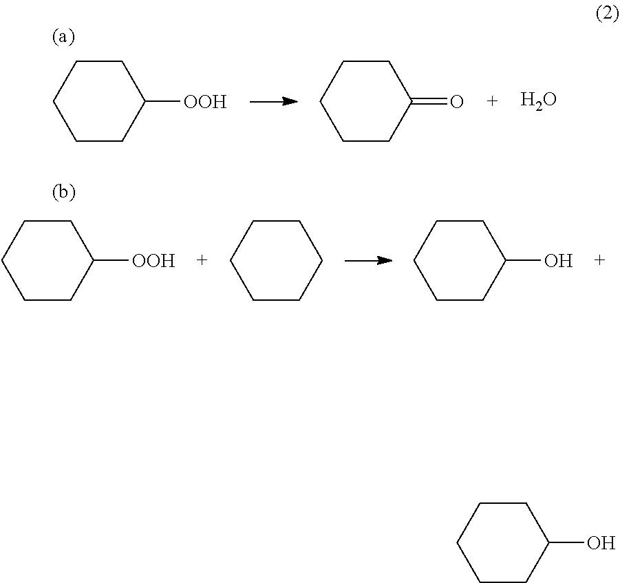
C1CCCCC1[OOH].C1CCCCC1=O.O.C1CCCCC1[OOH].C1CCCCC1.C1CCCCC1O.C1CCCCC1O
